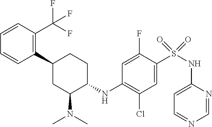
C1(C2CC(N(C)C)C(NC3=C(Cl)C=C(S(=O)(=O)NC4=CC=NC=N4)C(F)=C3)CC2)=C(C(F)(F)F)C=CC=C1
